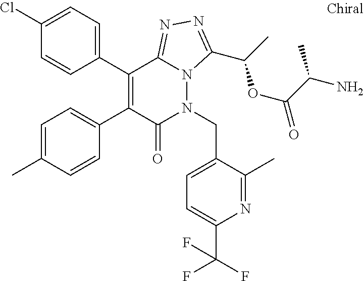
C1(Cl)=CC=C(C2=C(C3=CC=C(C)C=C3)C(=O)N(CC3=CC=C(C(F)(F)F)N=C3C)N3C2=NN=C3C(C)OC(=O)C(N)C)C=C1
